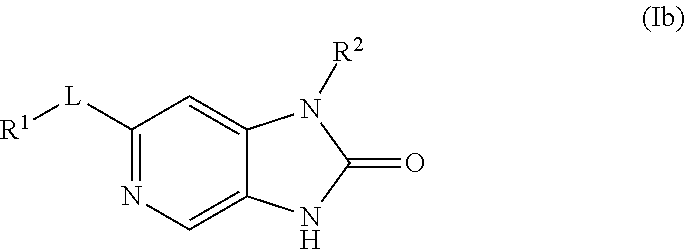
C1([L][R1])=NC=C2C(=C1)N([R2])C(=O)N2
